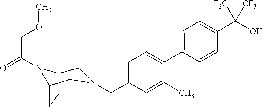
C1=C(C2=CC=C(CN3CC4CCC(N4C(COC)=O)C3)C=C2C)C=CC(C(O)([F3C])[CF3])=C1
